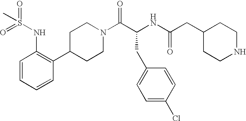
C1=CC=CC(C2CCN(C(C(CC3=CC=C(Cl)C=C3)NC(=O)CC3CCNCC3)=O)CC2)=C1NS(C)(=O)=O
